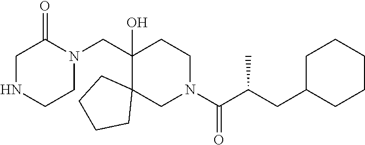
C1(CN2C(=O)CNCC2)(O)C2(CN(C(C(CC3CCCCC3)C)=O)CC1)CCCC2
